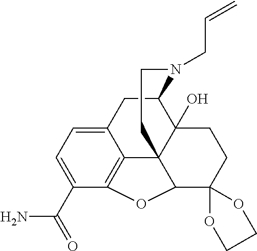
C12CC3=CC=C(C(=O)N)C4=C3C3(C1(O)CCC1(C3O4)OCCO1)CCN2CC=C
